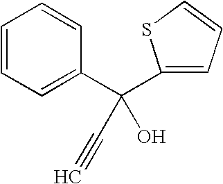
C1=CC=C(C(C2=CC=CS2)(C#C)O)C=C1
